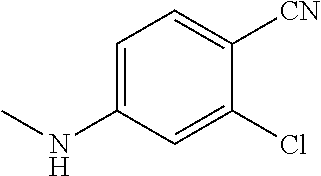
C1=C(NC)C=C(Cl)C([CN])=C1
